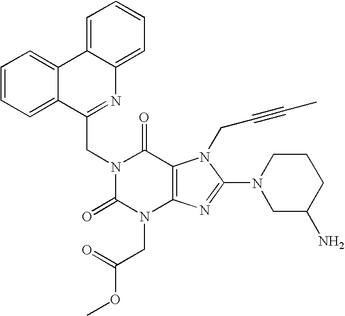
C12=CC=CC=C1C(CN1C(=O)N(CC(OC)=O)C3=C(C1=O)N(CC#CC)C(N1CC(N)CCC1)=N3)=NC1=CC=CC=C21
